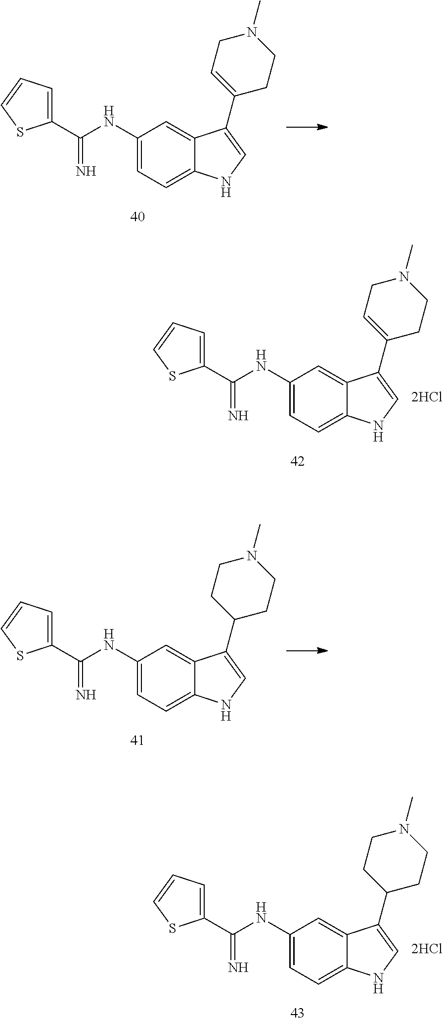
C1(C(NC2=CC=C3C(=C2)C(C2=CCN(C)CC2)=CN3)=N)=CC=CS1.C1(C(NC2=CC=C3C(=C2)C(C2=CCN(C)CC2)=CN3)=N)=CC=CS1.C1(C(NC2=CC=C3C(=C2)C(C2CCN(C)CC2)=CN3)=N)=CC=CS1.C1(C(NC2=CC=C3C(=C2)C(C2CCN(C)CC2)=CN3)=N)=CC=CS1
